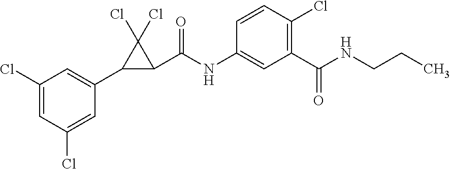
C1(Cl)=CC(Cl)=CC(C2C(C(NC3=CC(C(NCCC)=O)=C(Cl)C=C3)=O)C2(Cl)Cl)=C1
